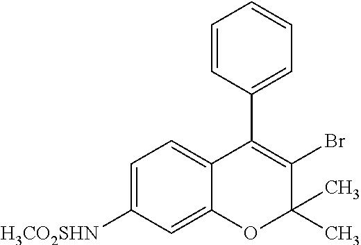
C1=C([H3CO2SHN])C=C2C(=C1)C(C1=CC=CC=C1)=C(Br)C(C)(C)O2
